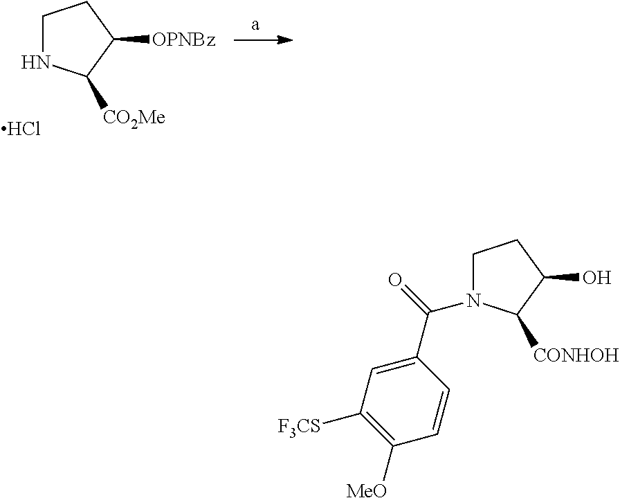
C1NC([CO2Me])C([OPNBz])C1.Cl.C1N(C(C2=CC([F3CS])=C([MeO])C=C2)=O)C([CONHOH])C(O)C1
